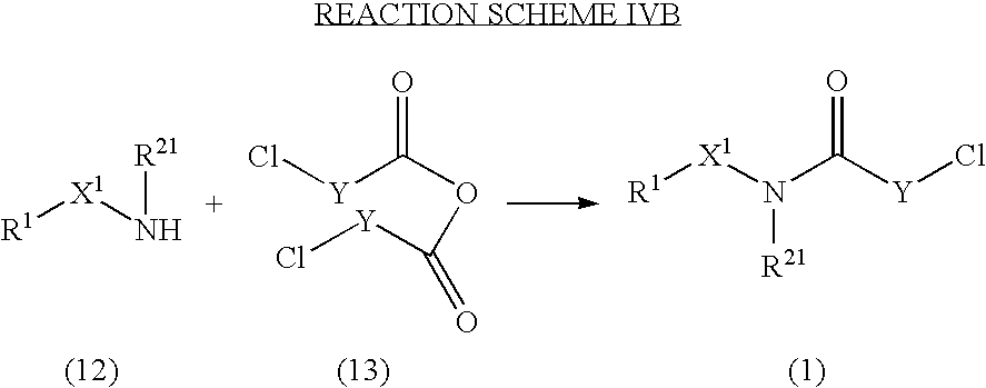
[R1][X1]N[R21].[Y](C(OC(=O)[Y]Cl)=O)Cl.[R1][X1]N(C([Y]Cl)=O)[R21]
